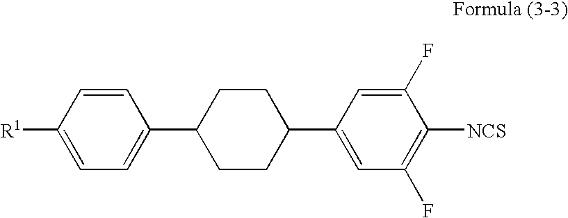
C1=CC([R1])=CC=C1C1CCC(C2=CC(F)=C([NCS])C(F)=C2)CC1
